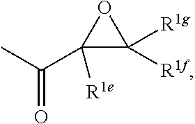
CC(C1([R1e])C([R1g])([R1f])O1)=O
